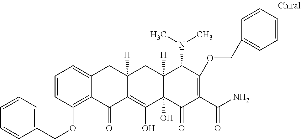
C12([H])C(O)(C(=O)C(C(N)=O)=C(OCC3=CC=CC=C3)C1N(C)C)C(O)=C1C([H])(C2)CC2=CC=CC(OCC3=CC=CC=C3)=C2C1=O
